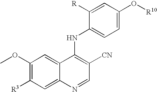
C1(OC)=C([R3])C=C2C(=C1)C(NC1=CC=C(O[R10])C=C1[R])=C([CN])C=N2
